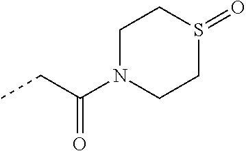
CCC(=O)N1CCS(=O)CC1
